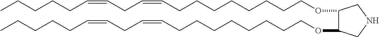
O(CCCCCCCCC=CCC=CCCCCC)C1C(OCCCCCCCCC=CCC=CCCCCC)CNC1
